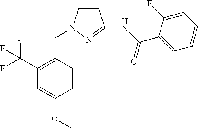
C1=CN(CC2=C(C(F)(F)F)C=C(OC)C=C2)N=C1NC(C1=CC=CC=C1F)=O
